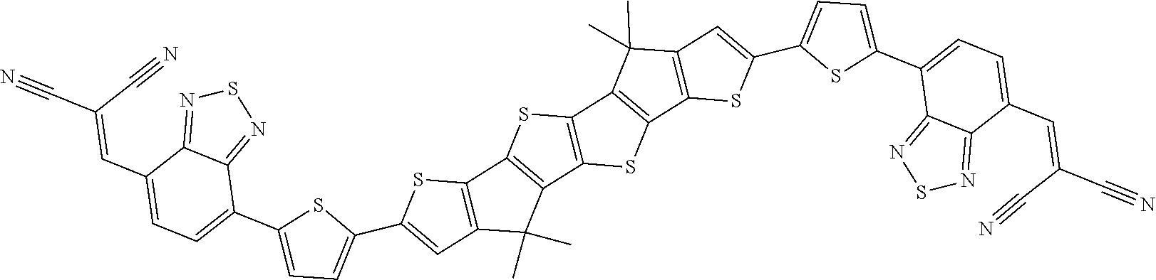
C12=C(C=C(C3=CC=C(C4=CC=C(C=C(C#N)C#N)C5=NSN=C45)S3)S1)C(C)(C)C1=C2SC2=C1SC1=C2C(C)(C)C2=C1SC(C1=CC=C(C3=CC=C(C=C(C#N)C#N)C4=NSN=C34)S1)=C2
